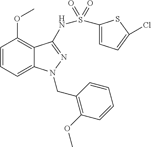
C1=CC=C2C(=C1OC)C(NS(=O)(C1=CC=C(Cl)S1)=O)=NN2CC1=C(OC)C=CC=C1
